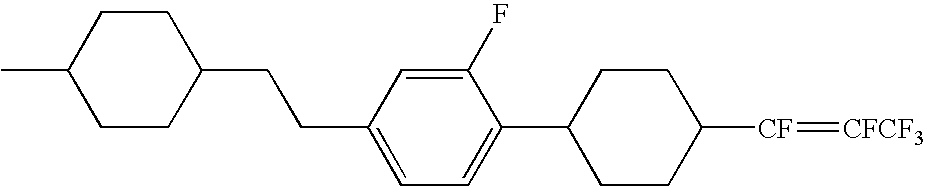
C1(C2CCC([CF]=[CFCF3])CC2)=CC=C(CCC2CCC(C)CC2)C=C1F
